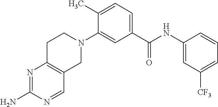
N1=C(N)N=CC2=C1CCN(C1=CC(C(NC3=CC([CF3])=CC=C3)=O)=CC=C1C)C2
